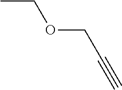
CCOCC#C
